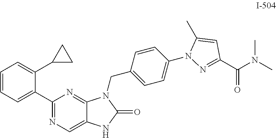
C1=CC=C(C2=NC=C3C(=N2)N(CC2=CC=C(N4N=C(C(N(C)C)=O)C=C4C)C=C2)C(=O)N3)C(C2CC2)=C1
